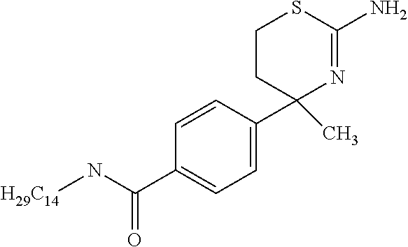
C1=CC(C2(C)N=C(N)SCC2)=CC=C1C(N[H29C14])=O
